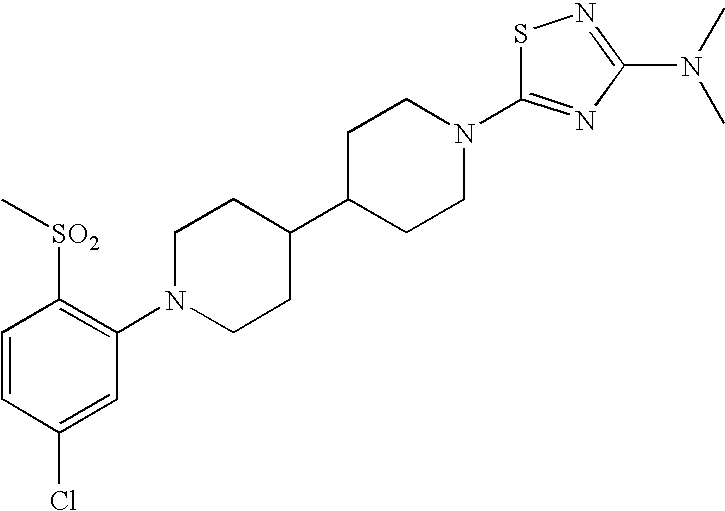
C1=CC(Cl)=CC(N2CCC(C3CCN(C4=NC(N(C)C)=NS4)CC3)CC2)=C1[SO2]C
